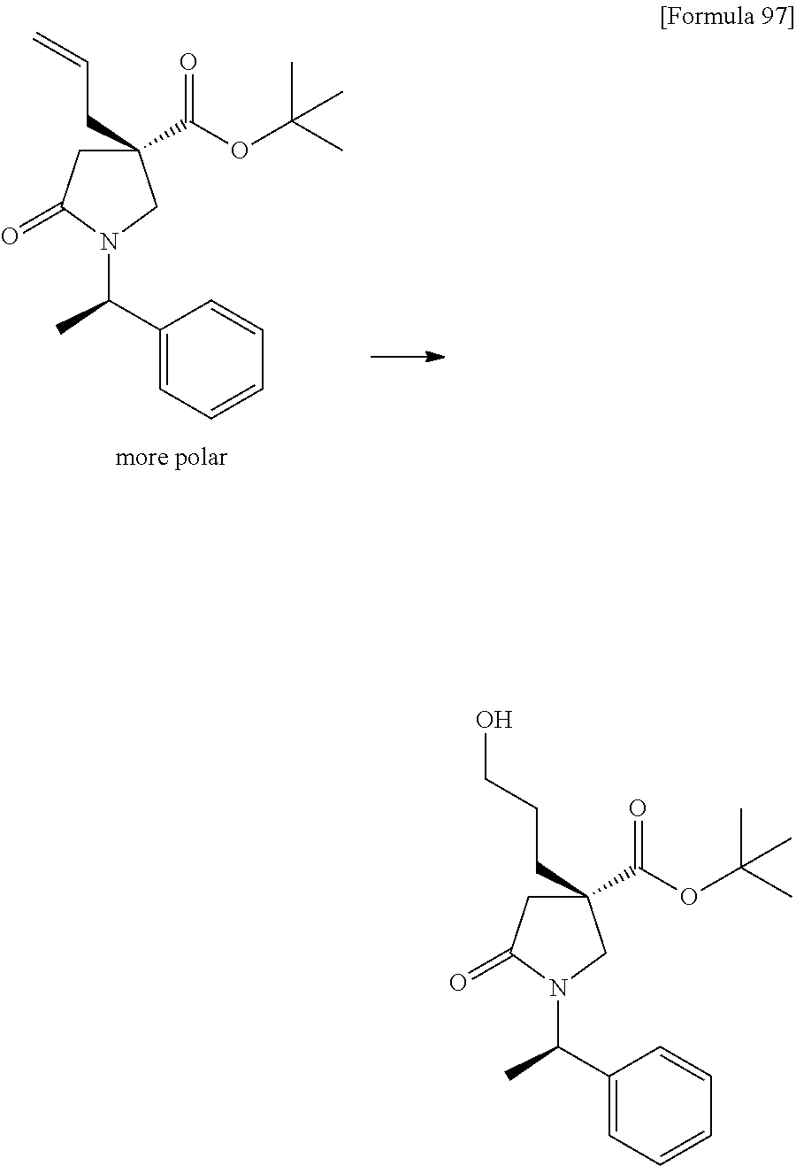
C1(C(C)N2CC(C(OC(C)(C)C)=O)(CC=C)CC2=O)=CC=CC=C1.C1(C(C)N2CC(C(OC(C)(C)C)=O)(CCCO)CC2=O)=CC=CC=C1
